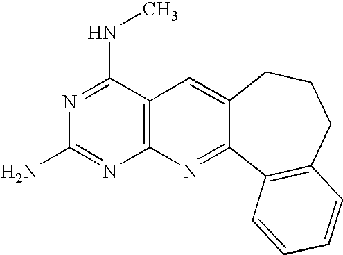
C12=C(C(NC)=NC(N)=N1)C=C1C(=N2)C2=C(CCC1)C=CC=C2
